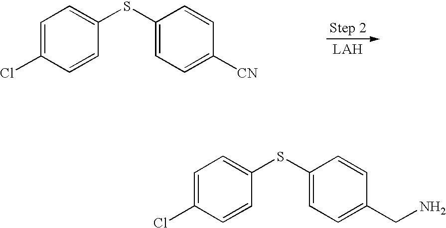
C1=C(Cl)C=CC(SC2=CC=C([CN])C=C2)=C1.C1=C(Cl)C=CC(SC2=CC=C(CN)C=C2)=C1
